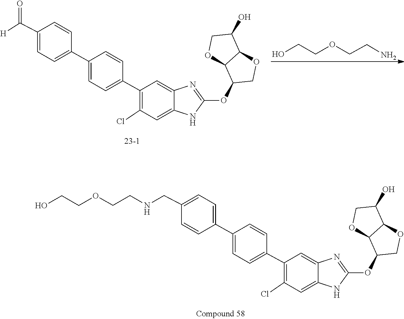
C12C(OC3=NC4=CC(C5=CC=C(C6=CC=C(C([H])=O)C=C6)C=C5)=C(Cl)C=C4N3)COC1C(O)CO2.OCCOCCN.C12C(OC3=NC4=CC(C5=CC=C(C6=CC=C(CNCCOCCO)C=C6)C=C5)=C(Cl)C=C4N3)COC1C(O)CO2
